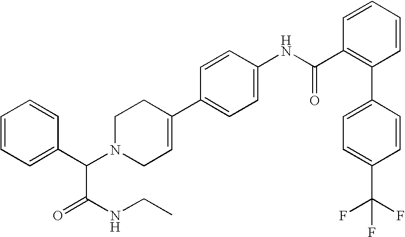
C1(C2=CC=C(NC(C3=C(C4=CC=C(C(F)(F)F)C=C4)C=CC=C3)=O)C=C2)=CCN(C(C(NCC)=O)C2=CC=CC=C2)CC1
